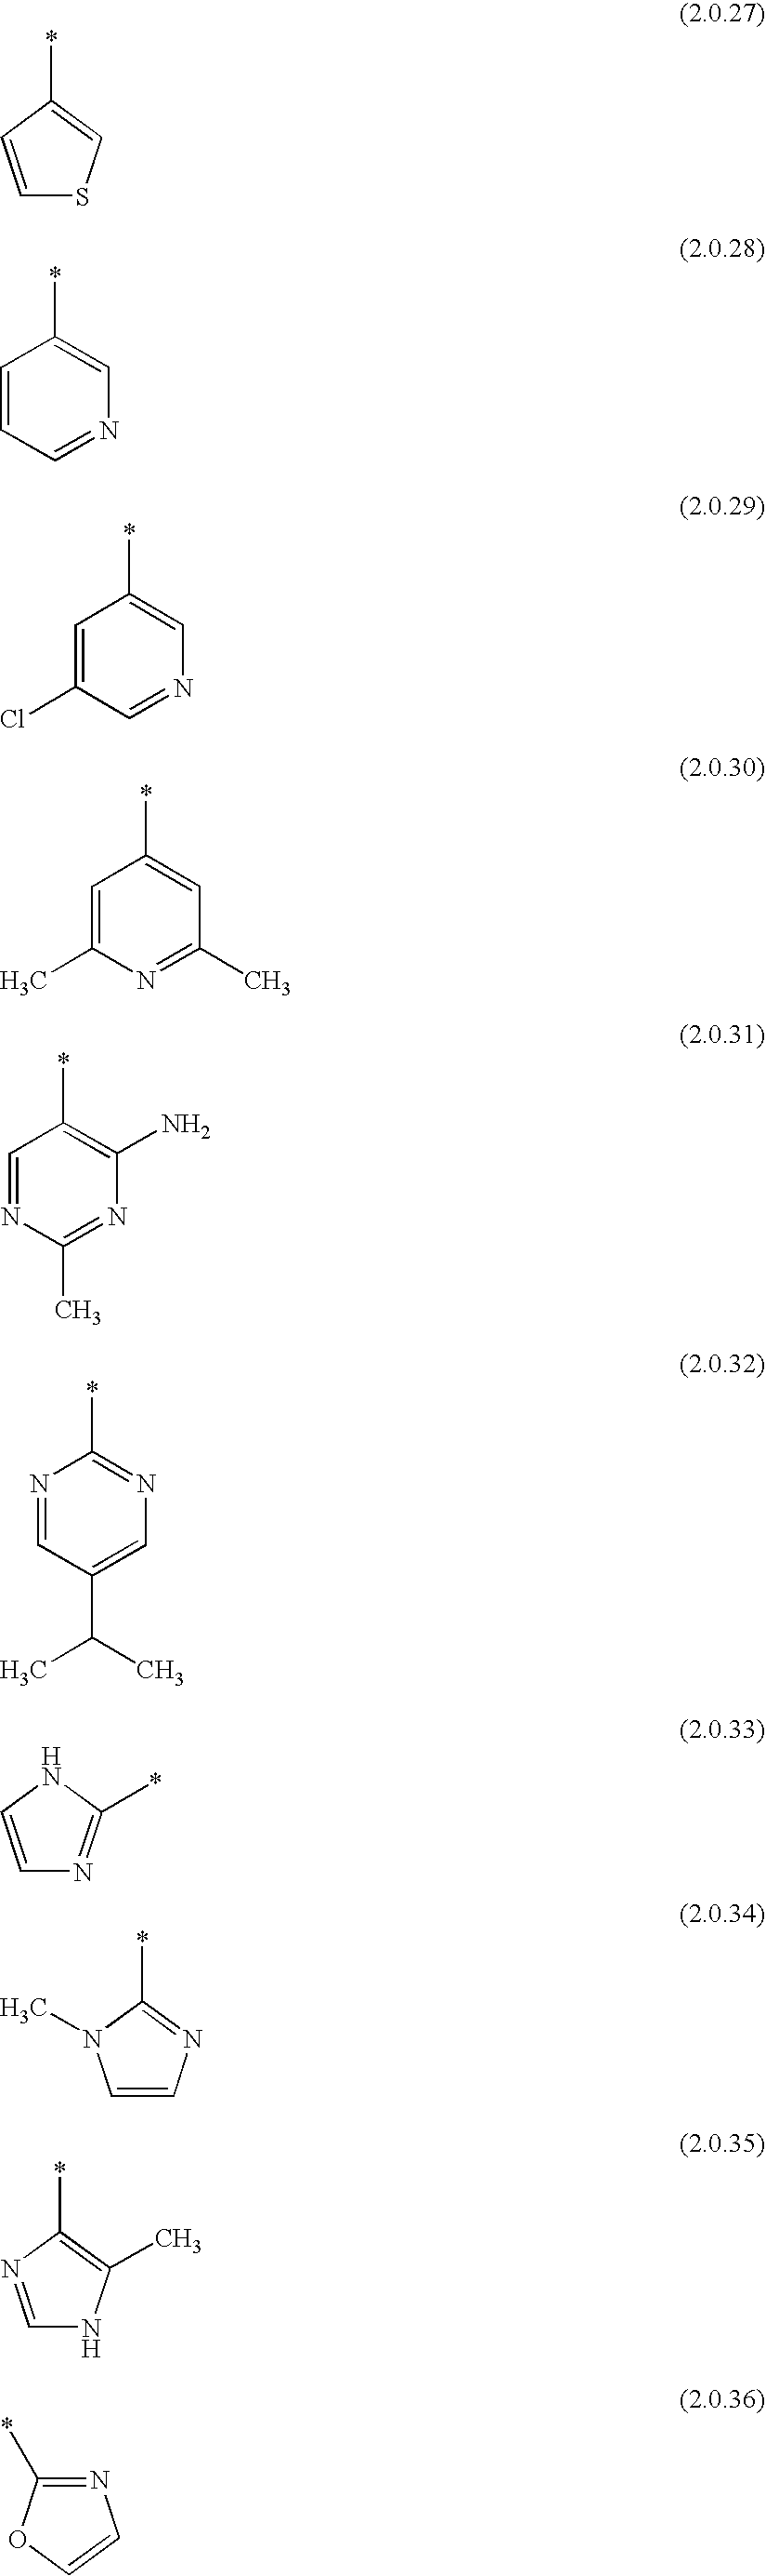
C1=CC(*)=CS1.C1=CC=NC=C1*.C1=C(Cl)C=NC=C1*.C1=C(C)N=C(C)C=C1*.C1=NC(C)=NC(N)=C1*.N1=CC(C(C)C)=CN=C1*.C1=CNC(*)=N1.C1=CN=C(*)N1C.C1=NC(*)=C(C)N1.C1(*)=NC=CO1
